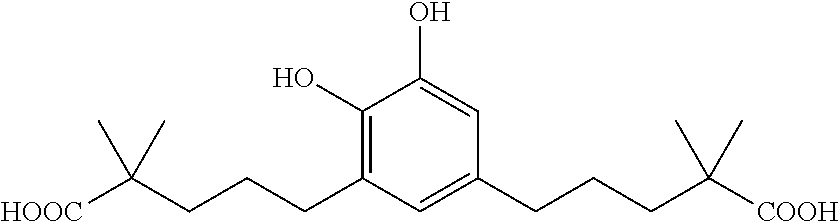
C1(O)=C(CCCC([HOOC])(C)C)C=C(CCCC([COOH])(C)C)C=C1O
